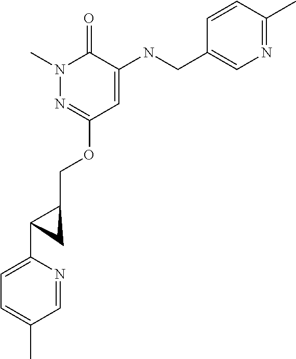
N1(C)N=C(OCC2CC2C2=CC=C(C)C=N2)C=C(NCC2=CN=C(C)C=C2)C1=O
